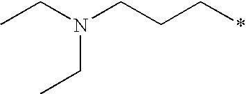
CCN(CCC*)CC
